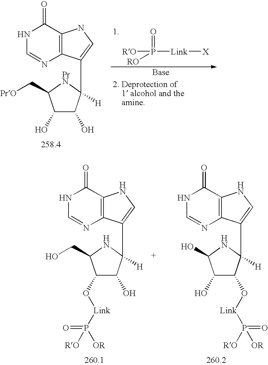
[RO]P(=O)([RO])[Link][X].C1(O)C(O)C([H])(C2=CNC3=C2N=CNC3=O)[PrN]C1C[PrO].C1(O[Link]P(=O)([OR])[RO])C(O)C([H])(C2=CNC3=C2N=CNC3=O)NC1CO.C1(O)C(O[Link]P([RO])(=O)[OR])C([H])(C2=CNC3=C2N=CNC3=O)NC1O
